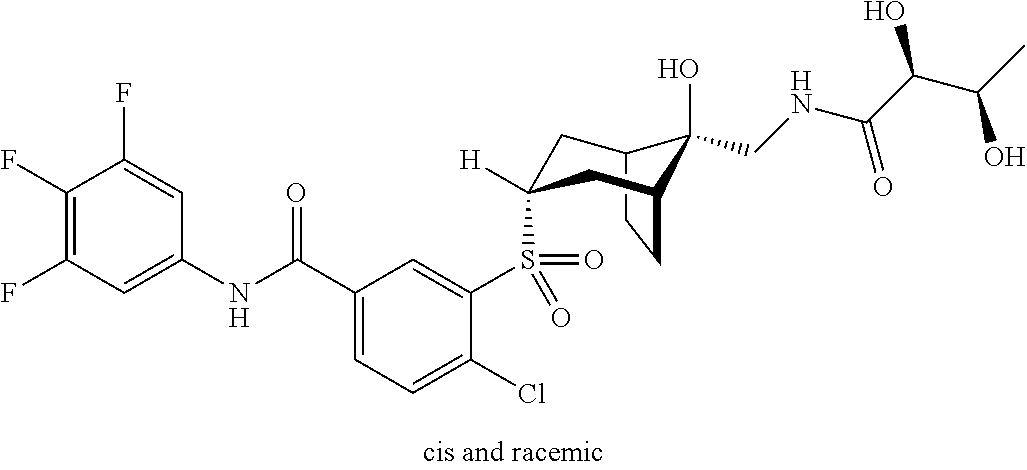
C12CCC(CC(S(C3=CC(C(NC4=CC(F)=C(F)C(F)=C4)=O)=CC=C3Cl)(=O)=O)([H])C1)C2(O)CNC(C(C(C)O)O)=O
